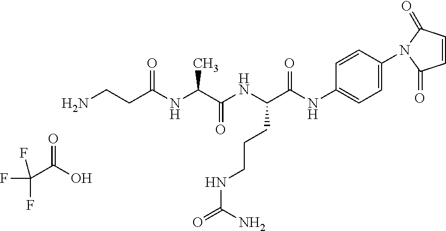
C1=CC(=O)N(C2=CC=C(NC(C(NC(C(NC(CCN)=O)C)=O)CCCNC(N)=O)=O)C=C2)C1=O.C(C(=O)O)(F)(F)F
